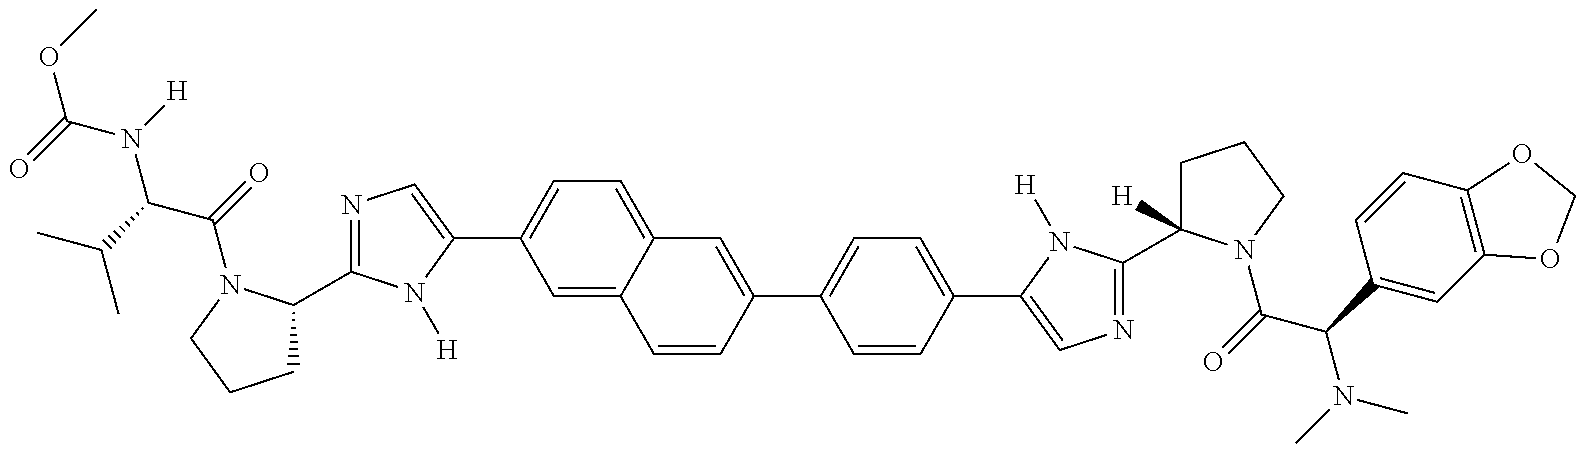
O(C(=O)N([H])C(C(C)C)C(=O)N1C(C2=NC=C(C3=CC=C4C(=C3)C=CC(C3=CC=C(C5=CN=C(C6([H])CCCN6C(=O)C(C6=CC7=C(C=C6)OCO7)N(C)C)N5[H])C=C3)=C4)N2[H])CCC1)C
